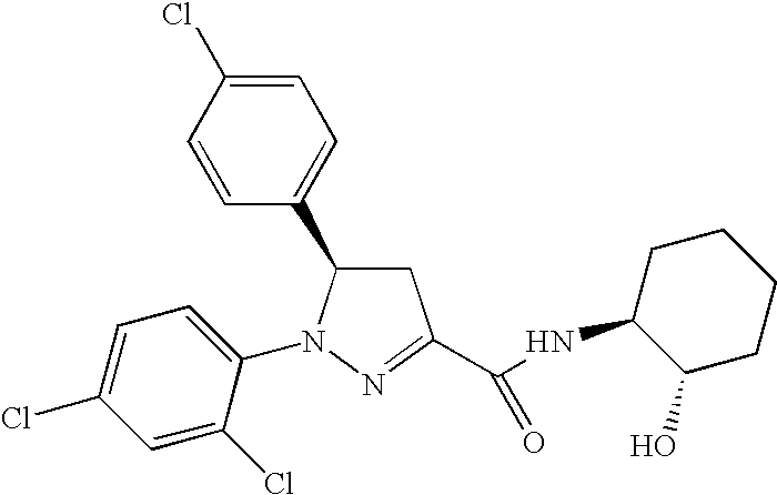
C1=C(Cl)C=CC(C2CC(C(=O)NC3CCCCC3O)=NN2C2=CC=C(Cl)C=C2Cl)=C1
